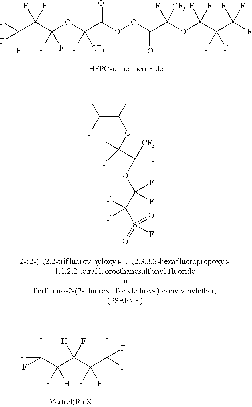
C(C(C(OC(C(OOC(C(OC(C(C(F)(F)F)(F)F)(F)F)([CF3])F)=O)=O)(F)[CF3])(F)F)(F)F)(F)(F)F.FC(C(C(C(C(F)(F)F)(F)F)([H])F)(F)[H])(F)F.C(=C(F)OC(F)(F)C(OC(C(S(F)(=O)=O)(F)F)(F)F)([CF3])F)(F)F
